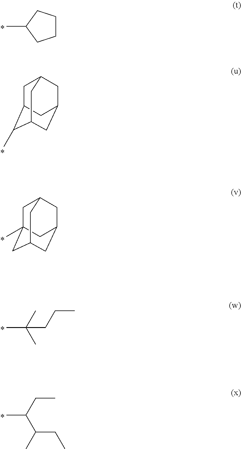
CC1CCCC1.C1C2C(C)C3CC(CC1C3)C2.C1C2(C)CC3CC(CC1C3)C2.CC(C)(C)CCC.CC(CC)C(C)CC
